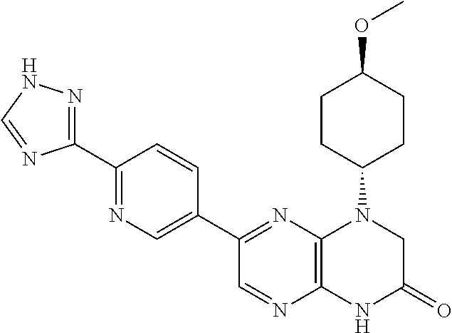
C1(C2=NC3=C(N=C2)NC(=O)CN3C2CCC(OC)CC2)=CN=C(C2=NNC=N2)C=C1
